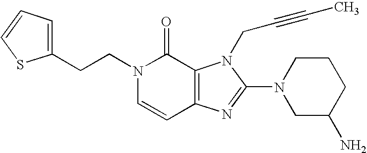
C(N1C=CC2=C(C1=O)N(CC#CC)C(N1CC(N)CCC1)=N2)CC1=CC=CS1
